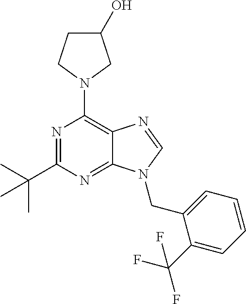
N1=C(C(C)(C)C)N=C2C(=C1N1CC(O)CC1)N=CN2CC1=CC=CC=C1C(F)(F)F
